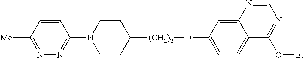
N1(C2=NN=C([Me])C=C2)CCC([(CH2)2]OC2=CC=C3C(=C2)N=CN=C3O[Et])CC1
